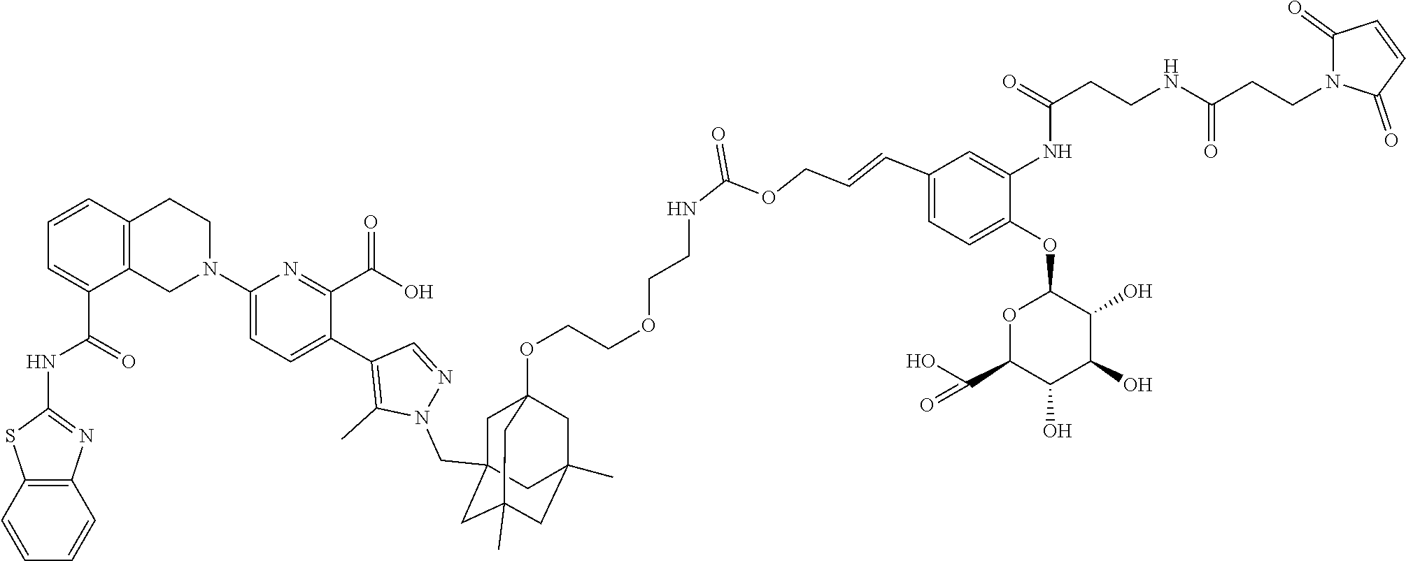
C12=C(C=CC=C1)SC(NC(C1=CC=CC3=C1CN(C1=CC=C(C4=C(C)N(CC56CC7(OCCOCCNC(OCC=CC8=CC=C(OC9OC(C(O)=O)C(O)C(O)C9O)C(NC(CCNC(CCN9C(=O)C=CC9=O)=O)=O)=C8)=O)CC(C)(CC(C)(C5)C7)C6)N=C4)C(C(O)=O)=N1)CC3)=O)=N2
